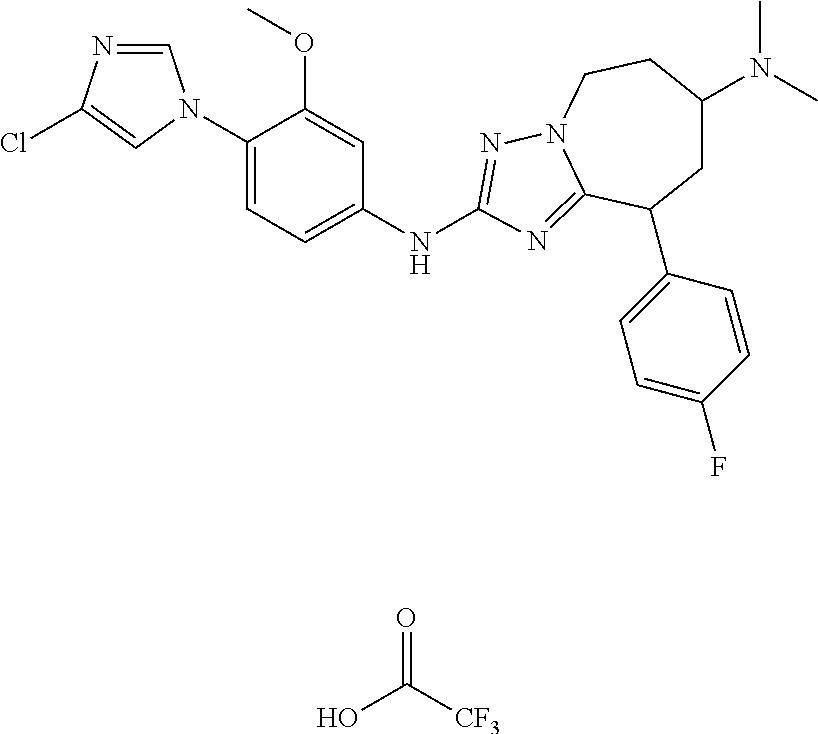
C1=NC(Cl)=CN1C1=CC=C(NC2=NN3CCC(N(C)C)CC(C4=CC=C(F)C=C4)C3=N2)C=C1OC.OC([CF3])=O
